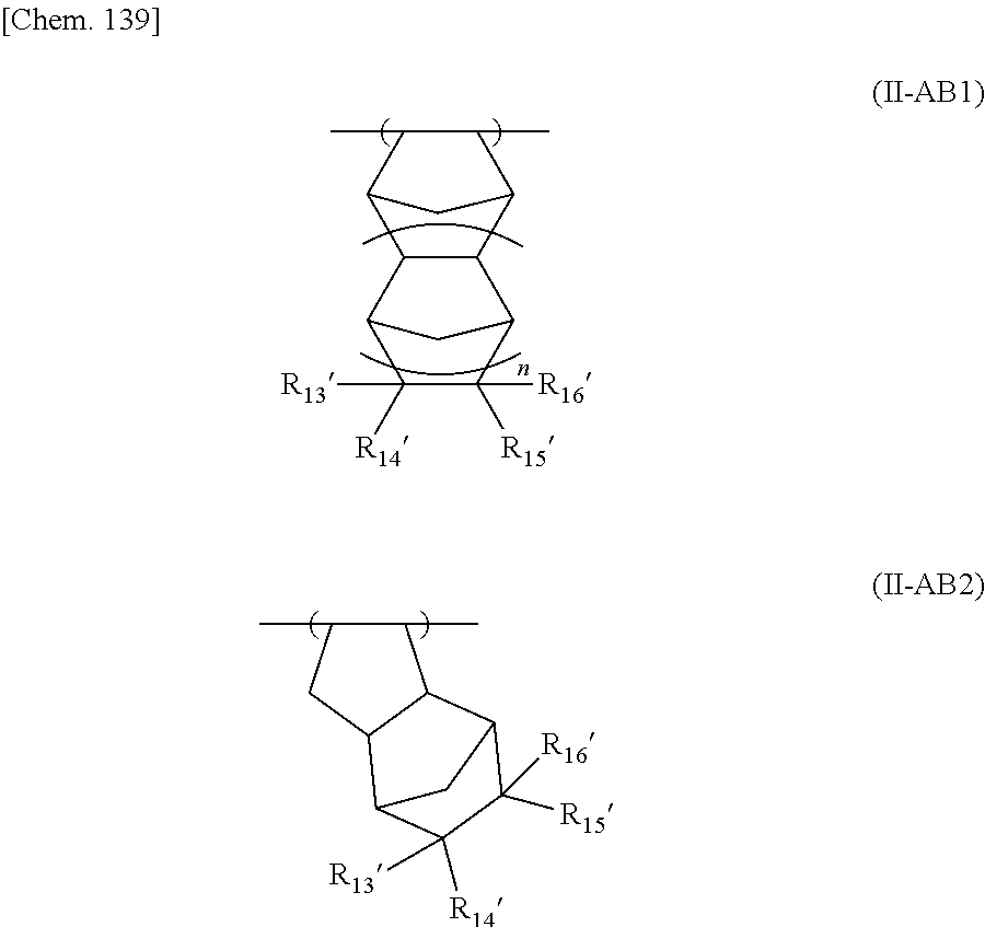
C1(C)C(C)C2C3C(C1C2)C1C([R16])([R15])C([R13])([R14])C3C1.C1(C)C(C)CC2C1C1C([R16])([R15])C([R14])([R13])C2C1
